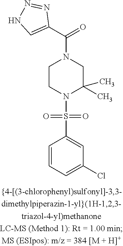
C1CN(S(=O)(=O)C2=CC(Cl)=CC=C2)C(C)(C)CN1C(C1=CNN=N1)=O
